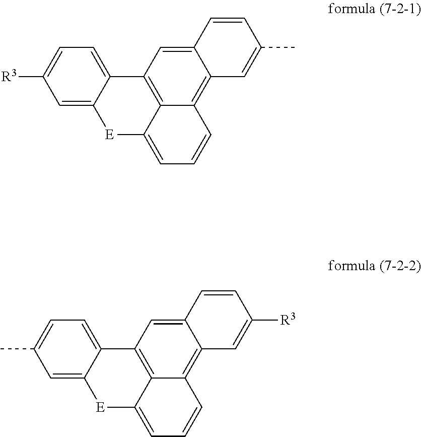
C12=C3C4=C(C5=CC=C([R3])C=C5[E]C4=CC=C3)C=C1C=CC(C)=C2.C12=C3C4=C(C5=CC=C(C)C=C5[E]C4=CC=C3)C=C1C=CC([R3])=C2
